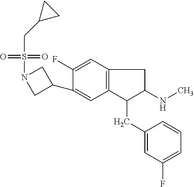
C1(C2=CC3=C(C=C2F)CC(NC)C3CC2=CC(F)=CC=C2)CN(S(=O)(=O)CC2CC2)C1
